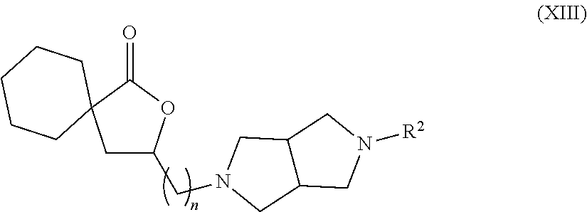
C1C(CN2CC3C(CN([R2])C3)C2)OC(=O)C12CCCCC2
